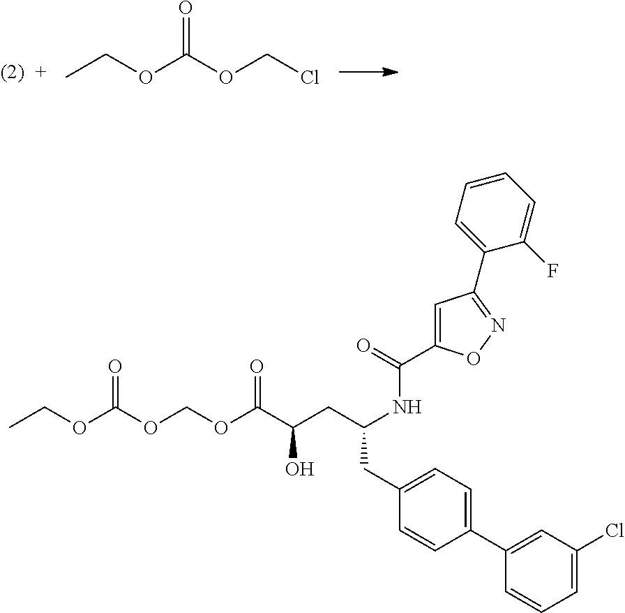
CCOC(OCCl)=O.CCOC(OCOC(C(CC(NC(=O)C1=CC(C2=CC=CC=C2F)=NO1)CC1=CC=C(C2=CC(Cl)=CC=C2)C=C1)O)=O)=O
